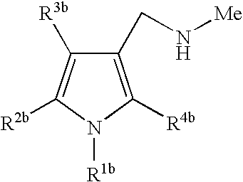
C1(CN[Me])=C([R4b])N([R1b])C([R2b])=C1[R3b]
